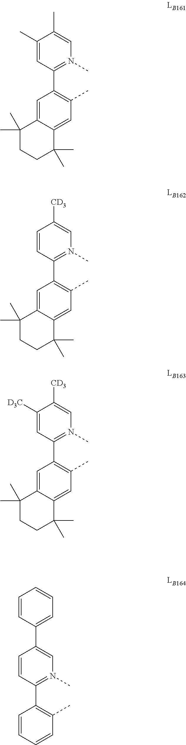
C1=CC(C2=N(C)C=C(C3=CC=CC=C3)C=C2)=C(C)C=C1.C12=CC(C3=N(C)C=C(C)C(C)=C3)=C(C)C=C1C(C)(C)CCC2(C)C.C12=CC(C3=N(C)C=C([CD3])C=C3)=C(C)C=C1C(C)(C)CCC2(C)C.C12=CC(C3=N(C)C=C([CD3])C([D3C])=C3)=C(C)C=C1C(C)(C)CCC2(C)C
